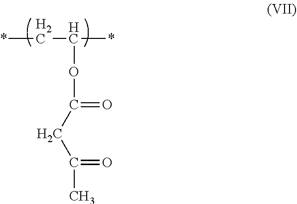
*CC(*)OC(=O)CC(=O)C
